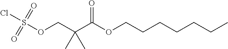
O(CC(C(OCCCCCCC)=O)(C)C)S(Cl)(=O)=O
